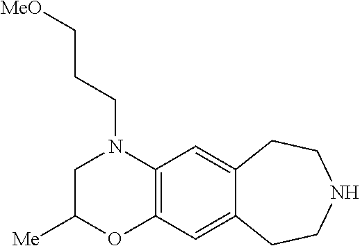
C1C([Me])OC2=C(N1CCC[MeO])C=C1C(=C2)CCNCC1
